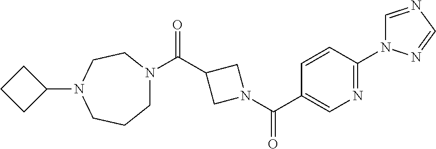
C(C1CN(C(=O)C2=CN=C(N3C=NC=N3)C=C2)C1)(N1CCCN(C2CCC2)CC1)=O
